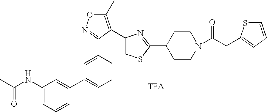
C1=C(C2=NOC(C)=C2C2=CSC(C3CCN(C(CC4=CC=CS4)=O)CC3)=N2)C=CC=C1C1=CC(NC(C)=O)=CC=C1
